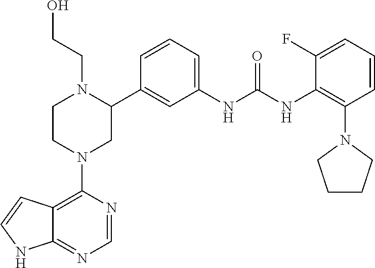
C12=C(N3CC(C4=CC(NC(NC5=C(N6CCCC6)C=CC=C5F)=O)=CC=C4)N(CCO)CC3)N=CN=C1NC=C2
